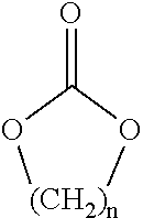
O=C1O[(CH2)n]O1
